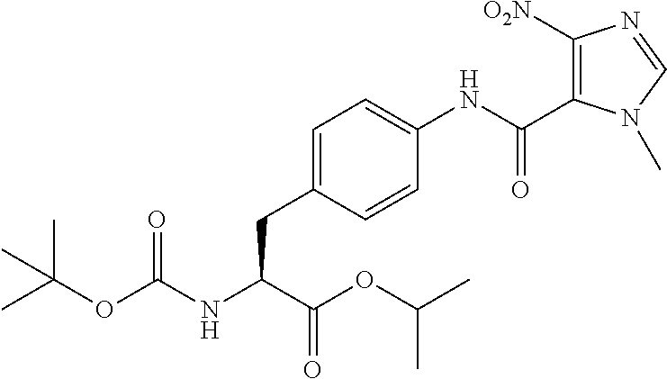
C1([O2N])=C(C(=O)NC2=CC=C(CC(C(=O)OC(C)C)NC(=O)OC(C)(C)C)C=C2)N(C)C=N1
